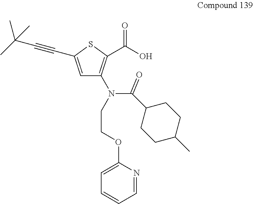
CC(C#CC1=CC(N(CCOC2=CC=CC=N2)C(C2CCC(C)CC2)=O)=C(C(O)=O)S1)(C)C
